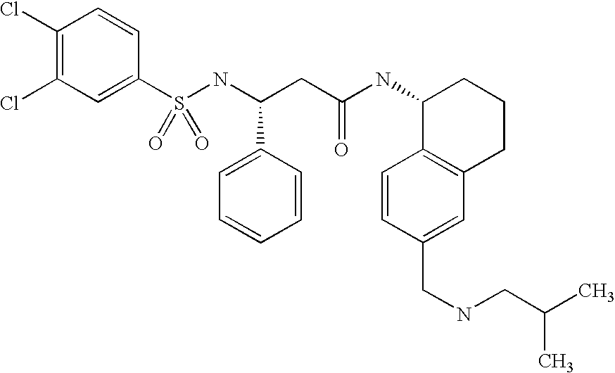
S(NC(CC(NC1C2=C(CCC1)C=C(CNCC(C)C)C=C2)=O)C1=CC=CC=C1)(=O)(=O)C1=CC(Cl)=C(Cl)C=C1
